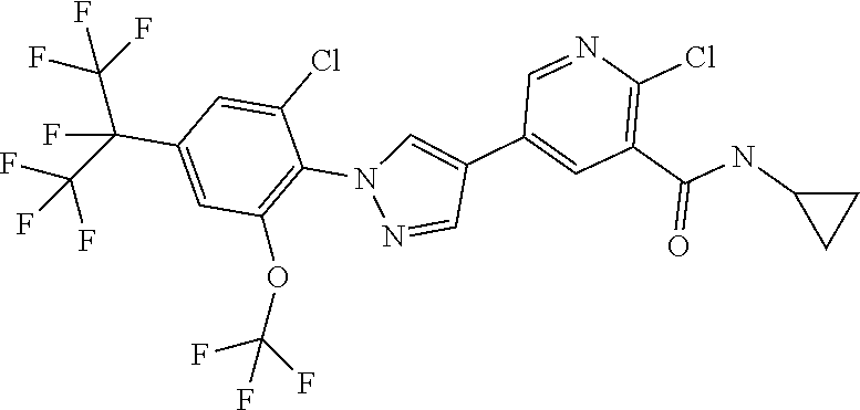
N1=CC(C2=CC(C(=O)NC3CC3)=C(Cl)N=C2)=CN1C1=C(OC(F)(F)F)C=C(C(F)(C(F)(F)F)C(F)(F)F)C=C1Cl
